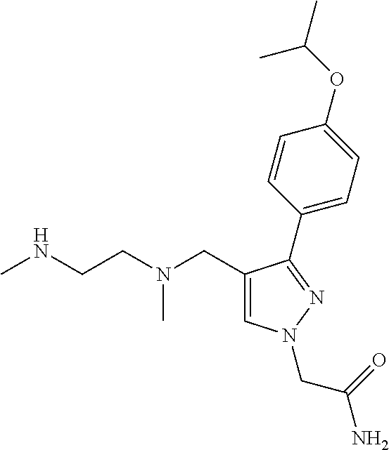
C1=C(CN(CCNC)C)C(C2=CC=C(OC(C)C)C=C2)=NN1CC(N)=O
